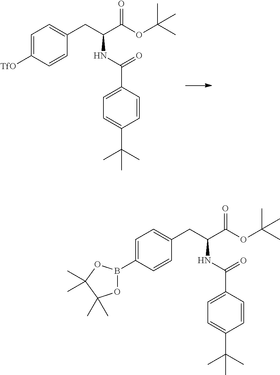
C1=C([TfO])C=CC(CC(C(OC(C)(C)C)=O)NC(C2=CC=C(C(C)(C)C)C=C2)=O)=C1.C1=C(B2OC(C)(C)C(C)(C)O2)C=CC(CC(C(OC(C)(C)C)=O)NC(C2=CC=C(C(C)(C)C)C=C2)=O)=C1
